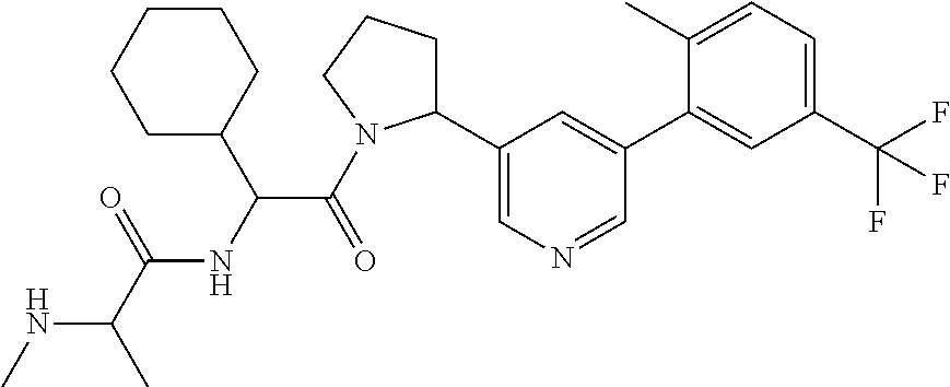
N(C(C)C(=O)NC(C(=O)N1C(C2=CN=CC(C3=CC(C(F)(F)F)=CC=C3C)=C2)CCC1)C1CCCCC1)C
